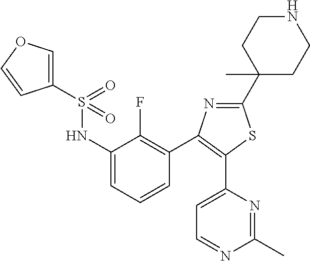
C1(NS(C2=COC=C2)(=O)=O)=CC=CC(C2=C(C3=CC=NC(C)=N3)SC(C3(C)CCNCC3)=N2)=C1F
